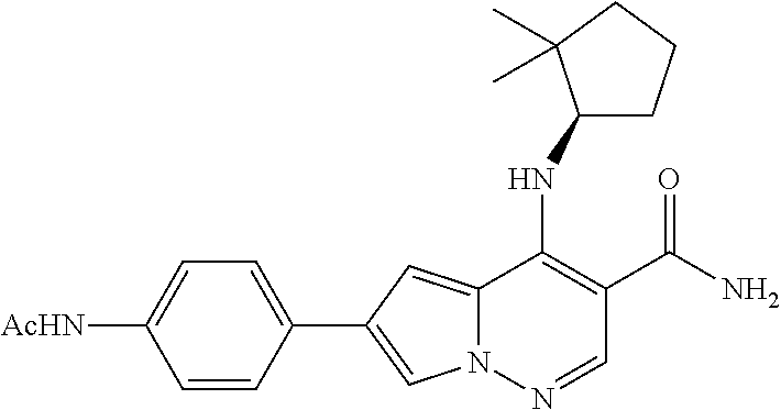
C1(C2=CN3C(=C2)C(NC2CCCC2(C)C)=C(C(N)=O)C=N3)=CC=C([AcHN])C=C1
